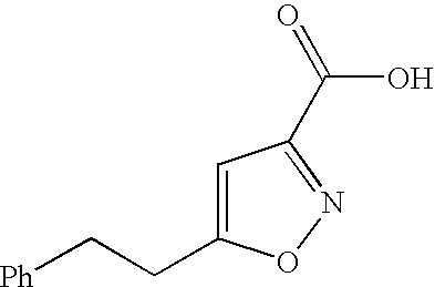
C(CC1=CC(C(=O)O)=NO1)[Ph]
